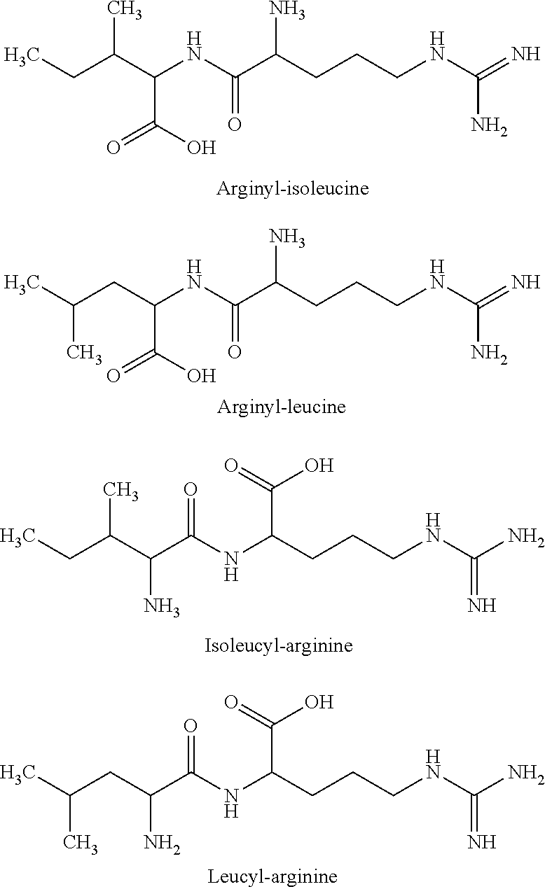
CCC(C(NC(C(CCCNC(=N)N)N)=O)C(O)=O)C.CC(CC(NC(C(CCCNC(=N)N)N)=O)C(O)=O)C.CCC(C(C(NC(CCCNC(N)=N)C(=O)O)=O)N)C.CC(CC(C(NC(CCCNC(N)=N)C(=O)O)=O)N)C
